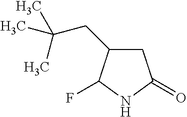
C1(CC(C)(C)C)CC(=O)NC1F
